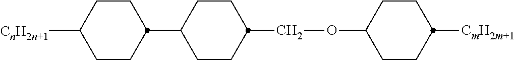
C1CC([CnH2n+1])CCC1C1CCC(COC2CCC([CmH2m+1])CC2)CC1
